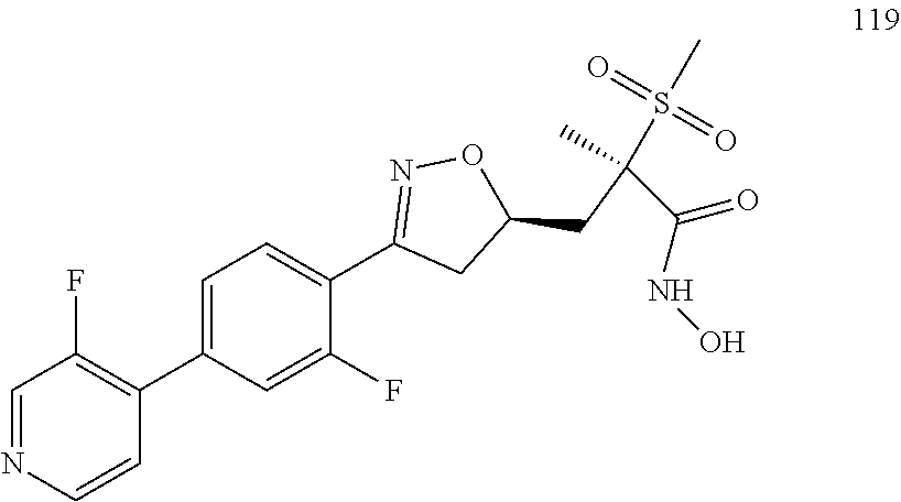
N1=CC(F)=C(C2=CC=C(C3=NOC(CC(C(=O)NO)(C)S(C)(=O)=O)C3)C(F)=C2)C=C1
